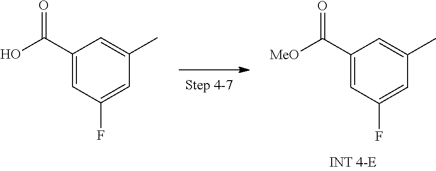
C1(C(O)=O)=CC(F)=CC(C)=C1.C1(C([MeO])=O)=CC(F)=CC(C)=C1
